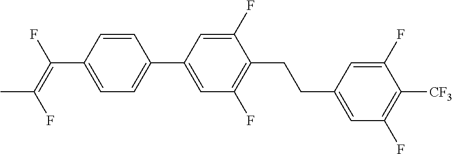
C(C1=CC=C(C2=CC(F)=C(CCC3=CC(F)=C([CF3])C(F)=C3)C(F)=C2)C=C1)(=C(F)C)F
